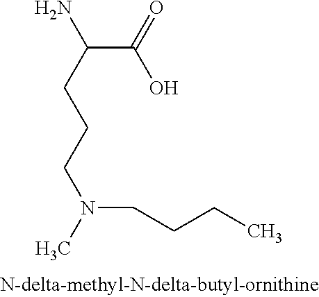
C(C(=O)O)(CCCN(CCCC)C)N
